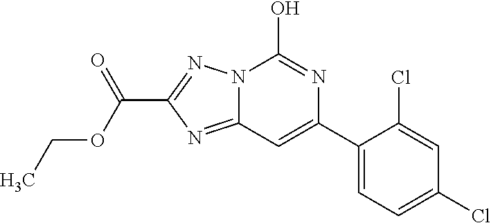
N12C(=NC(C(OCC)=O)=N1)C=C(C1=CC=C(Cl)C=C1Cl)N=C2O
